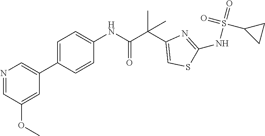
C1=C(C2=CN=CC(OC)=C2)C=CC(NC(C(C2=CSC(NS(=O)(=O)C3CC3)=N2)(C)C)=O)=C1
